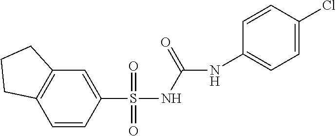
N(C1=CC=C(Cl)C=C1)C(NS(=O)(=O)C1=CC2=C(C=C1)CCC2)=O
